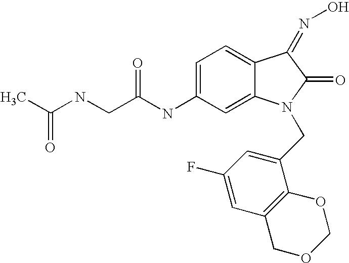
C(C(NC1=CC=C2C(=C1)N(CC1=CC(F)=CC3=C1OCOC3)C(=O)C2=NO)=O)NC(C)=O
